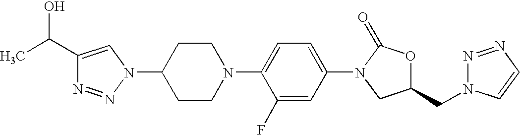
C1(C(C)O)=CN(C2CCN(C3=CC=C(N4C(=O)OC(CN5N=NC=C5)C4)C=C3F)CC2)N=N1
